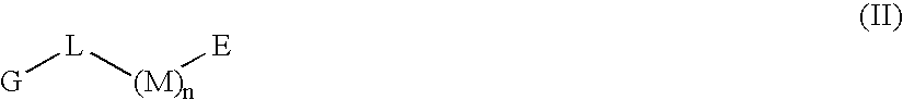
[G][L][(M)n][E]
